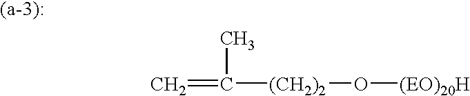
C=C(C)[(CH2)2]O[(EO)20H]
